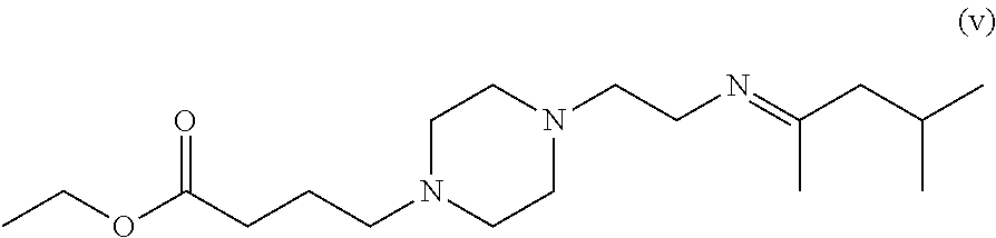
CCOC(CCCN1CCN(CCN=C(CC(C)C)C)CC1)=O
